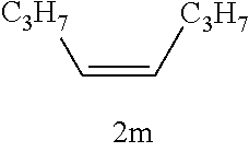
C([C3H7])=C[C3H7]
